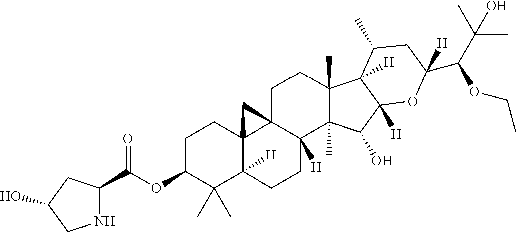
O(C1C(C)(C)C2([H])C3(CC1)C1(C([H])(CC2)C2(C)C(C)(CC1)C1([H])C([H])(C2O)OC(C(C(C)(C)O)OCC)([H])CC1C)C3)C(C1NCC(O)C1)=O
